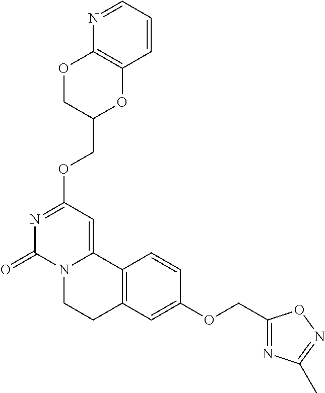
N1=CC=CC2=C1OCC(COC1=NC(=O)N3C(=C1)C1=C(CC3)C=C(OCC3=NC(C)=NO3)C=C1)O2
